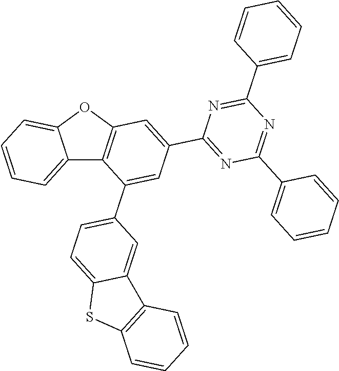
C12=CC=CC=C1OC1=C2C(C2=CC=C3C(=C2)C2=C(S3)C=CC=C2)=CC(C2=NC(C3=CC=CC=C3)=NC(C3=CC=CC=C3)=N2)=C1
